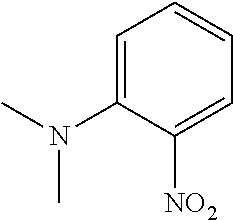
C1=C(N(C)C)C([NO2])=CC=C1
